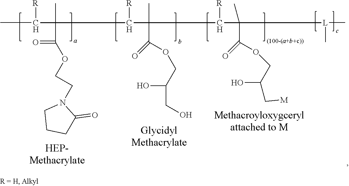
CC([R])C(C)(C(=O)OCCN1C(=O)CCC1)C([R])C(C)(C(OCC(O)CO)=O)C([R])C(C(OCC(O)C[M])=O)([L](C)C)C
